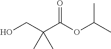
O(C(C(CO)(C)C)=O)C(C)C
